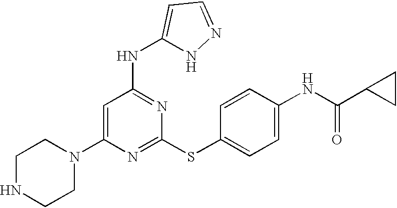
N1(C2=CC(NC3=CC=NN3)=NC(SC3=CC=C(NC(=O)C4CC4)C=C3)=N2)CCNCC1
